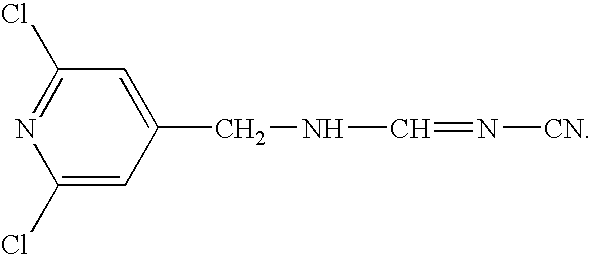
C1(Cl)=CC(CNC=N[CN])=CC(Cl)=N1
